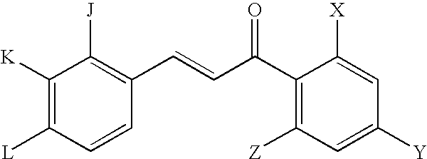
C1([K])=C([L])C=CC(C=CC(=O)C2=C([Z])C=C([Y])C=C2[X])=C1[J]
